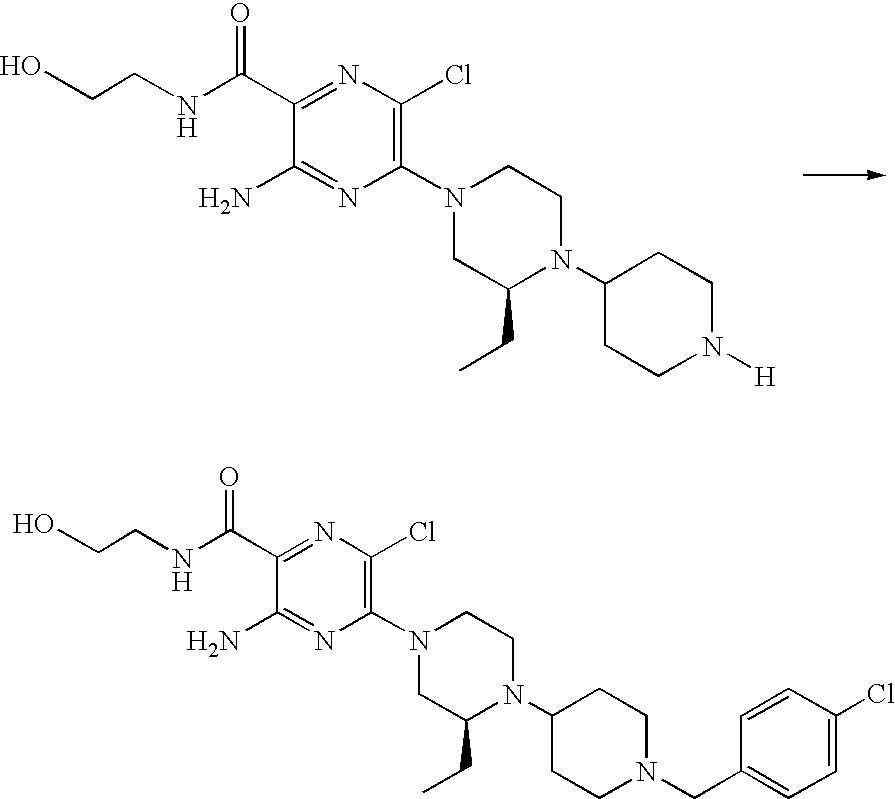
OCCNC(C1=NC(Cl)=C(N2CC(CC)N(C3CCN([H])CC3)CC2)N=C1N)=O.OCCNC(C1=NC(Cl)=C(N2CC(CC)N(C3CCN(CC4=CC=C(Cl)C=C4)CC3)CC2)N=C1N)=O
